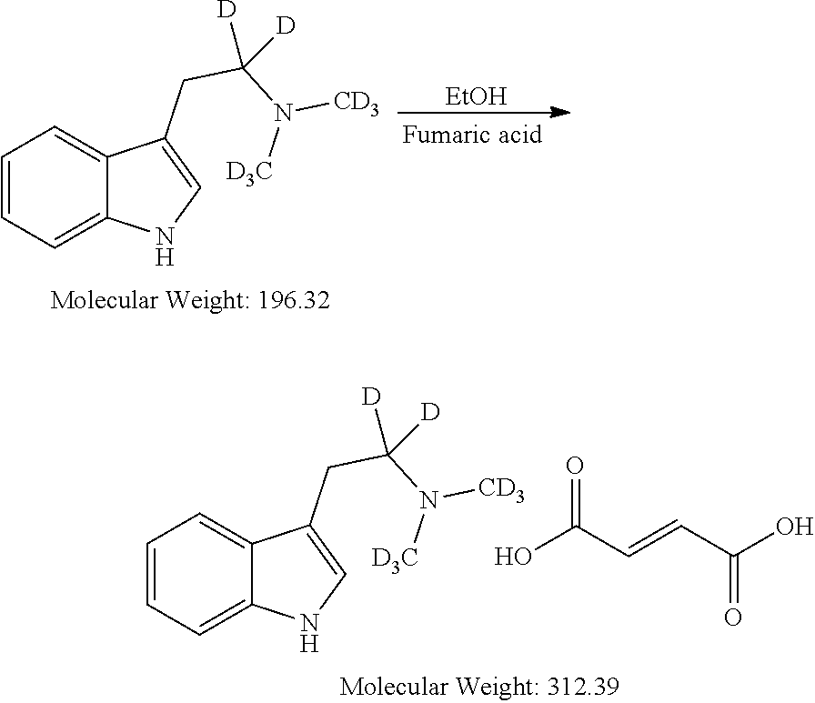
C1=C2C(CC(N([D3C])[CD3])([D])[D])=CNC2=CC=C1.OC(C=CC(O)=O)=O.C1=C2C(CC(N([D3C])[CD3])([D])[D])=CNC2=CC=C1.[EtOH]
